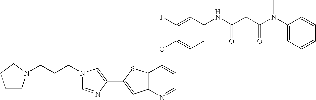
C12=C(SC(C3=CN(CCCN4CCCC4)C=N3)=C1)C(OC1=CC=C(NC(CC(N(C3=CC=CC=C3)C)=O)=O)C=C1F)=CC=N2
